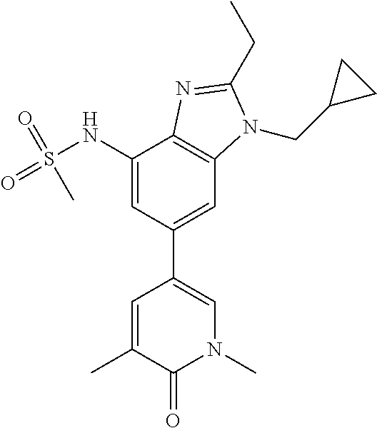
CC1=CC(C2=CC3=C(C(NS(=O)(=O)C)=C2)N=C(CC)N3CC2CC2)=CN(C)C1=O
